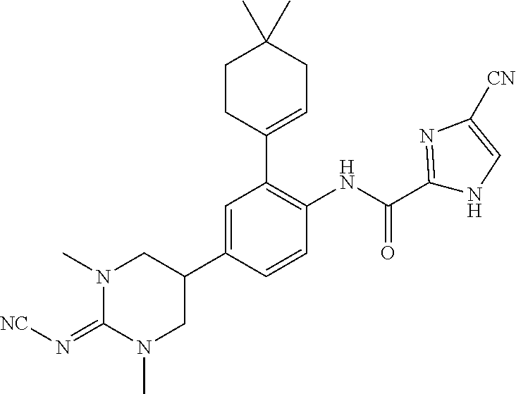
N1(C)C(=N[NC])N(C)CC(C2=CC(C3=CCC(C)(C)CC3)=C(NC(C3=NC([CN])=CN3)=O)C=C2)C1
